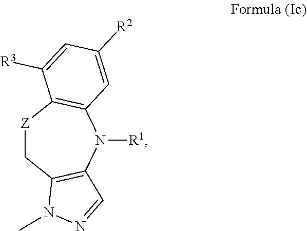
[Z]1CC2=C(N([R1])C3=C1C([R3])=CC([R2])=C3)C=NN2C
